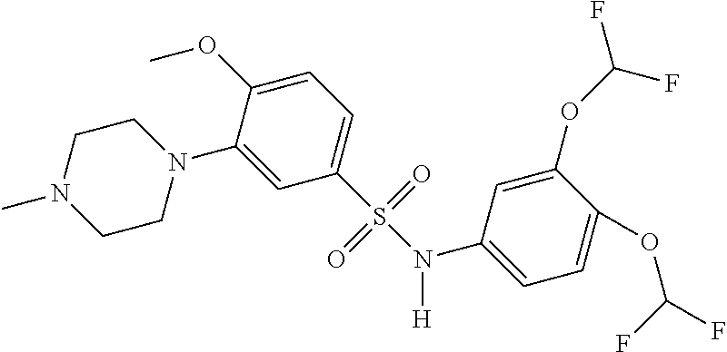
C1CN(C)CCN1C1=CC(S(=O)(=O)N([H])C2=CC=C(OC(F)F)C(OC(F)F)=C2)=CC=C1OC
